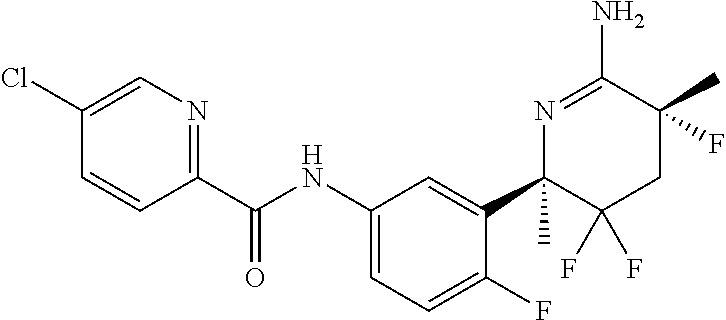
C1(Cl)=CN=C(C(NC2=CC=C(F)C(C3(C)C(F)(F)CC(C)(F)C(N)=N3)=C2)=O)C=C1
